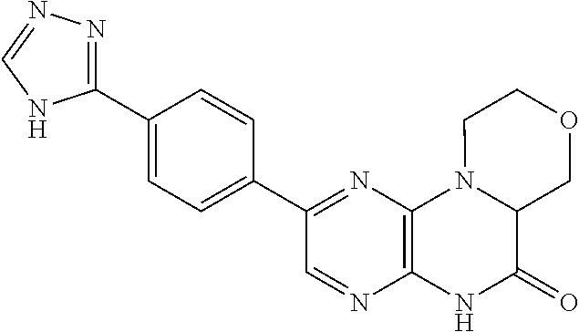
C1(C2=NN=CN2)=CC=C(C2=NC3=C(N=C2)NC(=O)C2N3CCOC2)C=C1
